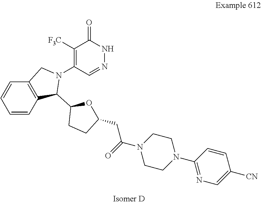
C1([F3C])=C(N2CC3=C(C2C2CCC(CC(N4CCN(C5=NC=C([CN])C=C5)CC4)=O)O2)C=CC=C3)C=NNC1=O
